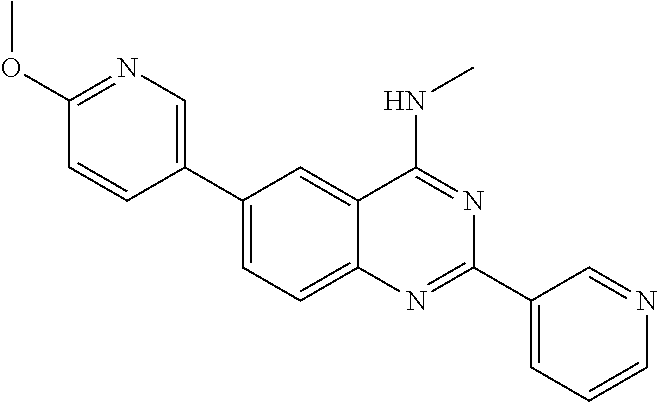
C1=CC(OC)=NC=C1C1=CC=C2C(=C1)C(NC)=NC(C1=CC=CN=C1)=N2
